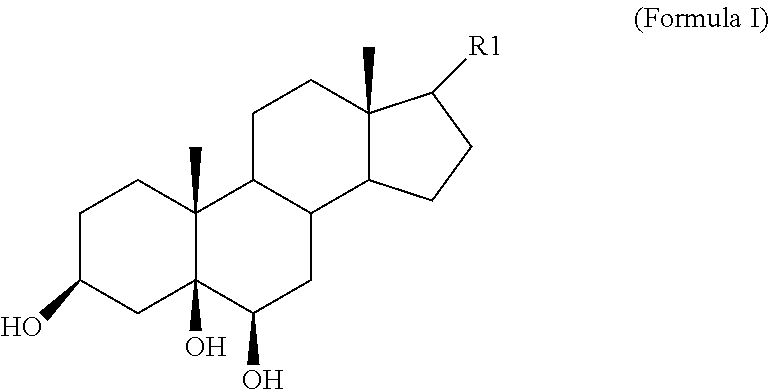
C1C(O)CC2(O)C(C)(C1)C1C(CC2O)C2C(C)(CC1)C([R1])CC2
